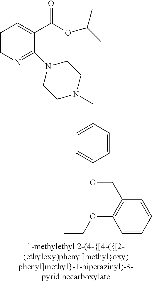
C1=CN=C(N2CCN(CC3=CC=C(OCC4=C(OCC)C=CC=C4)C=C3)CC2)C(C(OC(C)C)=O)=C1
